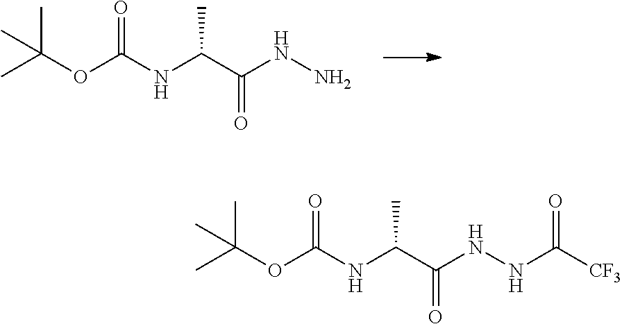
CC(OC(NC(C(NN)=O)C)=O)(C)C.CC(OC(NC(C(NNC([CF3])=O)=O)C)=O)(C)C
